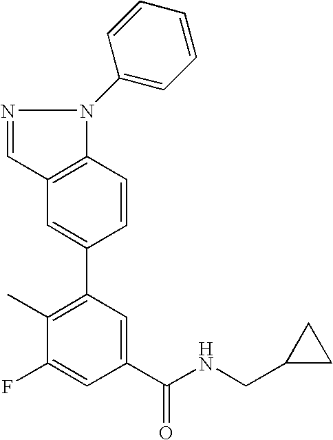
C12=C(C=CC(C3=C(C)C(F)=CC(C(NCC4CC4)=O)=C3)=C1)N(C1=CC=CC=C1)N=C2
